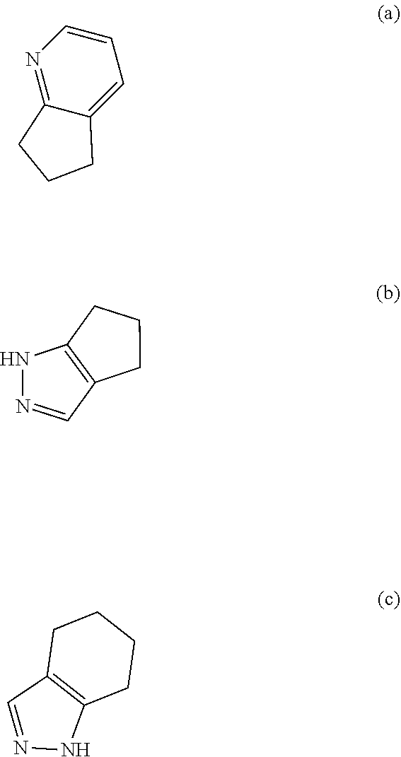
N1=C2C(=CC=C1)CCC2.N1=CC2=C(N1)CCC2.C1C2=C(CCC1)NN=C2
